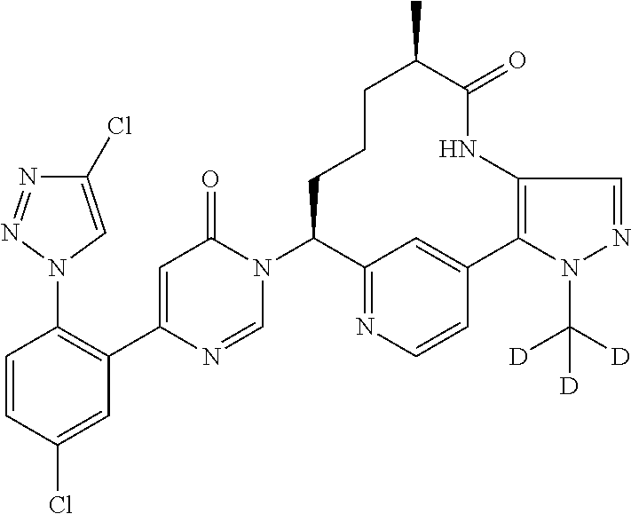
N1=NN(C2=C(C3=CC(=O)N(C4C5=NC=CC(=C5)C5=C(NC(=O)C(C)CCC4)C=NN5C([D])([D])[D])C=N3)C=C(Cl)C=C2)C=C1Cl
